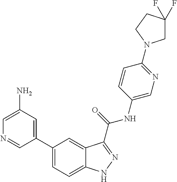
C1(N)=CN=CC(C2=CC=C3C(=C2)C(C(NC2=CN=C(N4CC(F)(F)CC4)C=C2)=O)=NN3)=C1
